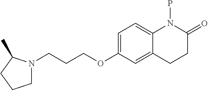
C1=C(OCCCN2CCCC2C)C=C2C(=C1)N(P)C(=O)CC2
